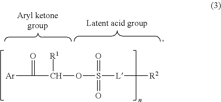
[Ar]C(C(OS(=O)(=O)[L][R2])[R1])=O
